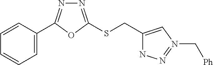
C1=C(C2=NN=C(SCC3=CN(C[Ph])=NN3)O2)C=CC=C1
